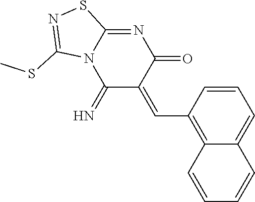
C(C1=C2C(=CC=C1)C=CC=C2)=C1C(=O)N=C2N(C1=N)C(SC)=NS2
